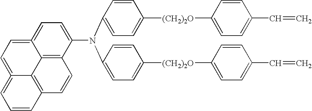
C1=CC2=C3C(=C1)=CC=C1=CC=C(N(C4=CC=C([(CH2)2O]C5=CC=C(C=C)C=C5)C=C4)C4=CC=C([(CH2)2O]C5=CC=C(C=C)C=C5)C=C4)C(=C31)C=C2
